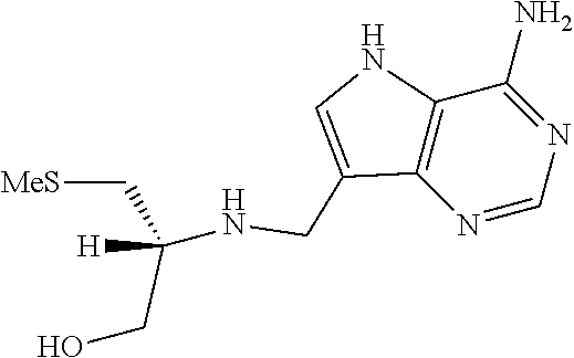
N1=CN=C(N)C2=C1C(CNC([H])(C[MeS])CO)=CN2
